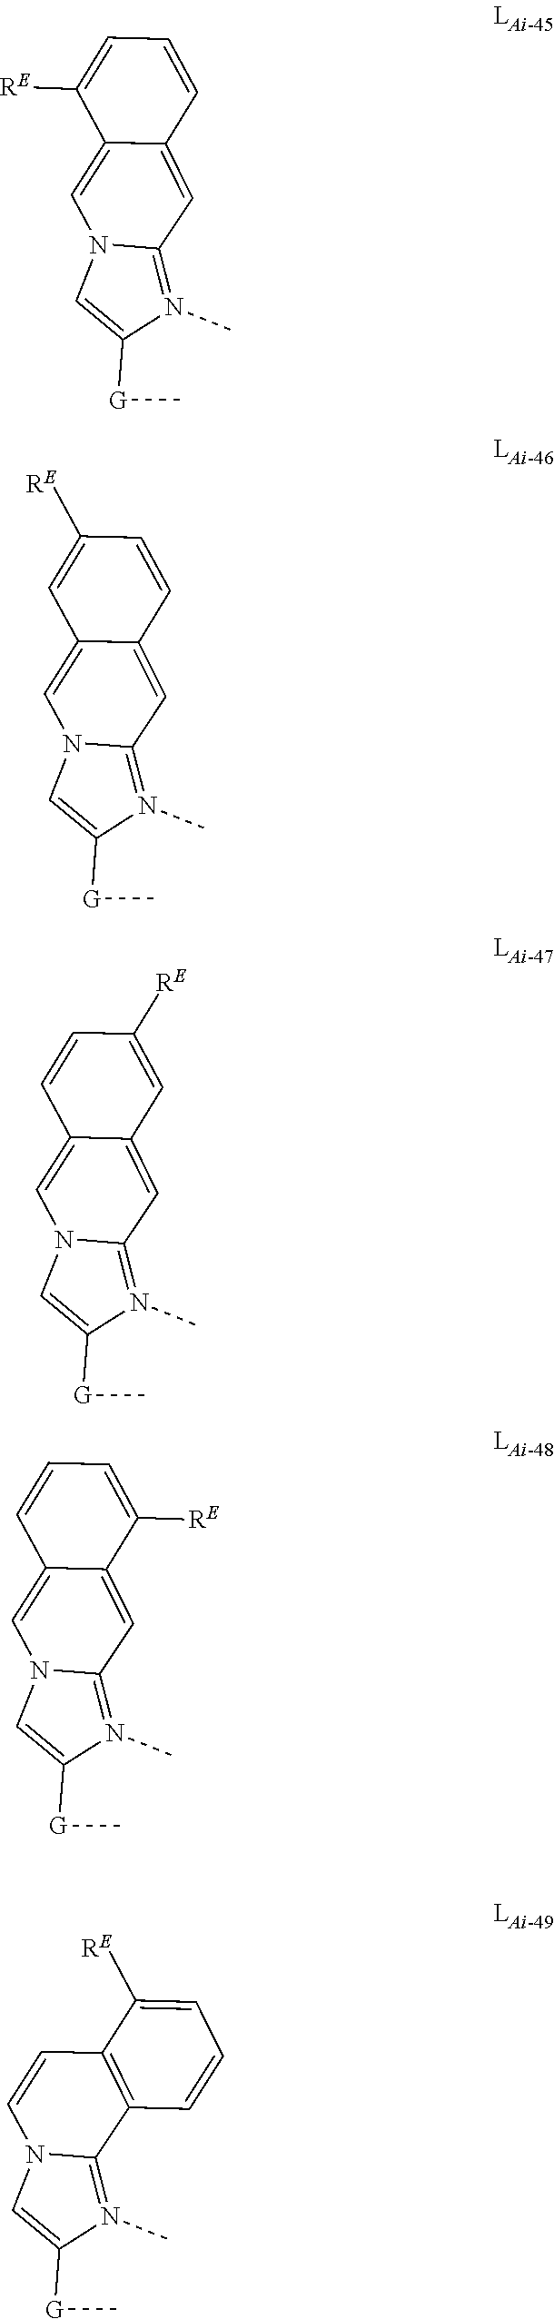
C1=C([G]C)N(C)=C2N1C=C1C(=C2)C=CC=C1[RE].C1=C([G]C)N(C)=C2N1C=C1C(=C2)C=CC([RE])=C1.C1=C([G]C)N(C)=C2N1C=C1C(=C2)C=C([RE])C=C1.C1=C([G]C)N(C)=C2N1C=C1C(=C2)C([RE])=CC=C1.C1=C([G]C)N(C)=C2N1C=CC1=C2C=CC=C1[RE]
